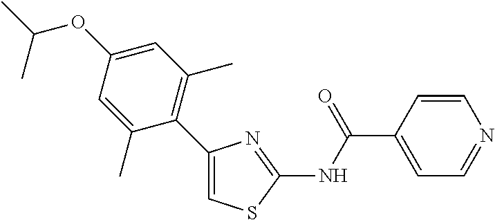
C1(C2=C(C)C=C(OC(C)C)C=C2C)=CSC(NC(C2=CC=NC=C2)=O)=N1
